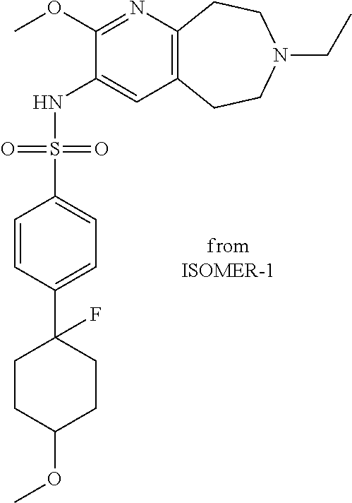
C1(OC)=NC2=C(C=C1NS(C1=CC=C(C3(F)CCC(OC)CC3)C=C1)(=O)=O)CCN(CC)CC2
